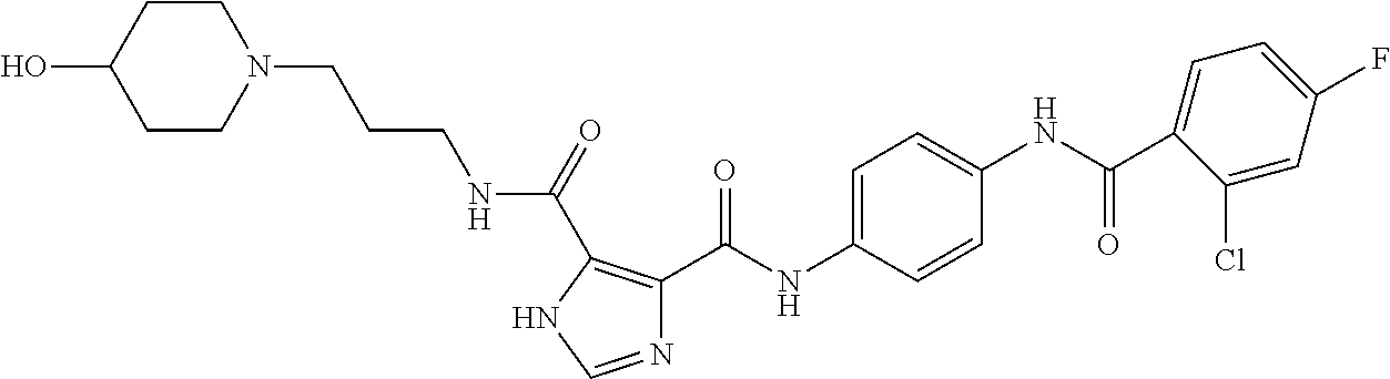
N1=CNC(C(=O)NCCCN2CCC(O)CC2)=C1C(NC1=CC=C(NC(C2=CC=C(F)C=C2Cl)=O)C=C1)=O
